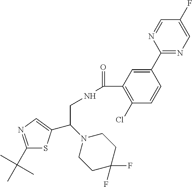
C1(C(C)(C)C)=NC=C(C(N2CCC(F)(F)CC2)CNC(=O)C2=C(Cl)C=CC(C3=NC=C(F)C=N3)=C2)S1
